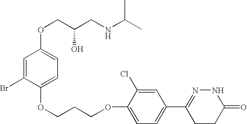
C1=C(Br)C(OCCCOC2=CC=C(C3=NNC(=O)CC3)C=C2Cl)=CC=C1OCC(CNC(C)C)O
